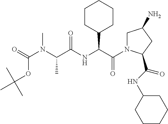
C1N(C(C(NC(C(N(C(=O)OC(C)(C)C)C)C)=O)C2CCCCC2)=O)C(C(NC2CCCCC2)=O)CC1N
